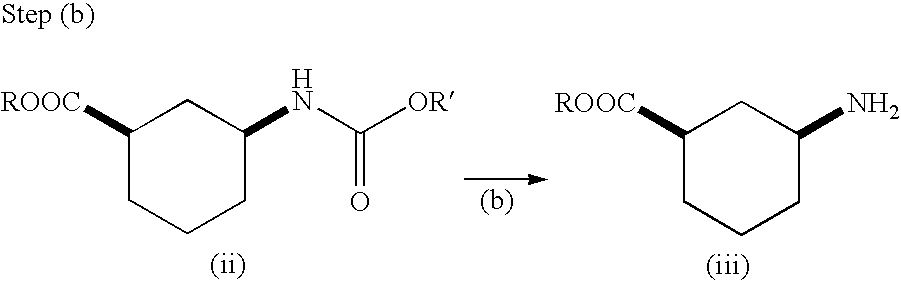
C1([ROOC])CCCC(NC([OR])=O)C1.C1([ROOC])CCCC(N)C1
